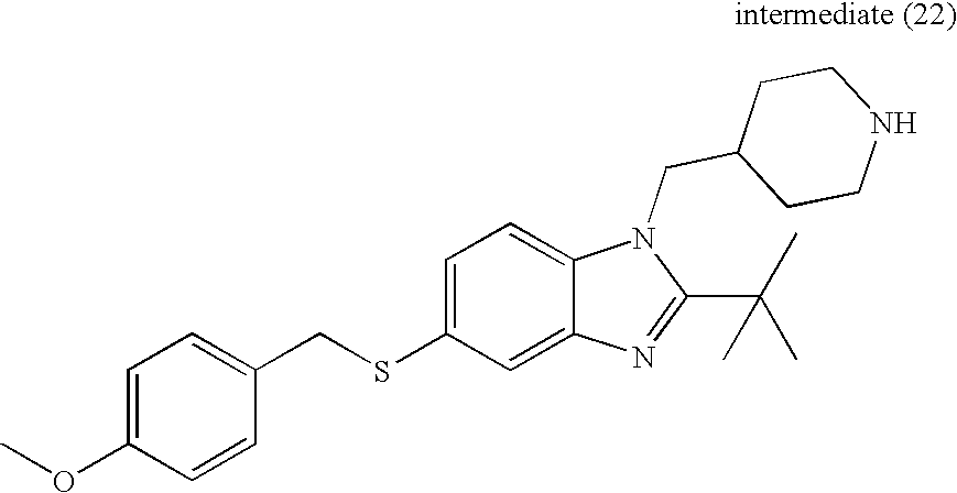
C1=C(OC)C=CC(CSC2=CC=C3C(=C2)N=C(C(C)(C)C)N3CC2CCNCC2)=C1
